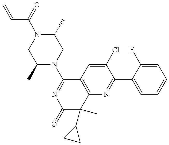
C=CC(N1CC(C)N(C2=NC(=O)C(C)(C3CC3)C3=C2C=C(Cl)C(C2=CC=CC=C2F)=N3)CC1C)=O
